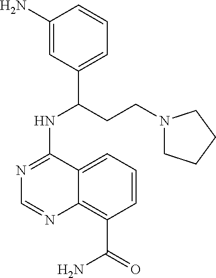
C1(N)=CC(C(CCN2CCCC2)NC2=NC=NC3=C(C(=O)N)C=CC=C23)=CC=C1
